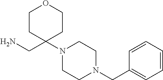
C1CC(CN)(N2CCN(CC3=CC=CC=C3)CC2)CCO1
